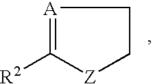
[A]1=C([R2])[Z]CC1
